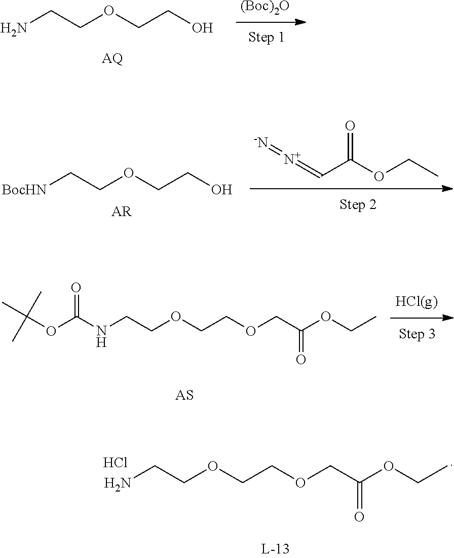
NCCOCCOCC(OCC)=O.Cl.NCCOCCO.[AQ].[(Boc)2O].[N+](=CC(OCC)=O)=[-N].[BocHN]CCOCCO.[AR].O(C(NCCOCCOCC(OCC)=O)=O)C(C)(C)C
